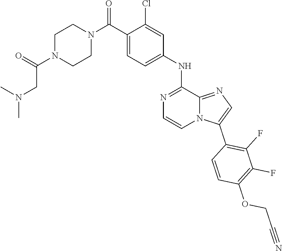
C12=NC=C(C3=C(F)C(F)=C(OCC#N)C=C3)N1C=CN=C2NC1=CC=C(C(N2CCN(C(CN(C)C)=O)CC2)=O)C(Cl)=C1
